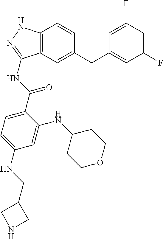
C12=C(C=C(CC3=CC(F)=CC(F)=C3)C=C1)C(NC(C1=CC=C(NCC3CNC3)C=C1NC1CCOCC1)=O)=NN2
